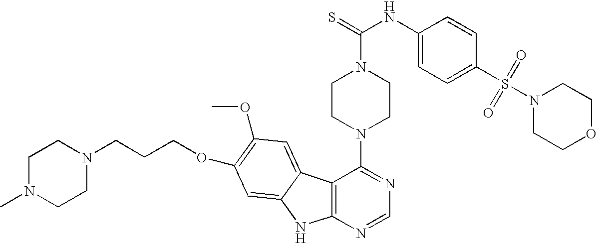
C12=C(N=CN=C1N1CCN(C(=S)NC3=CC=C(S(=O)(=O)N4CCOCC4)C=C3)CC1)NC1=CC(OCCCN3CCN(C)CC3)=C(OC)C=C21
